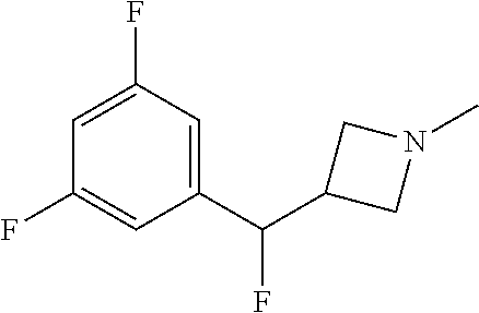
C1(C(C2CN(C)C2)F)=CC(F)=CC(F)=C1
